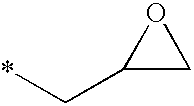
O1C(C*)C1
